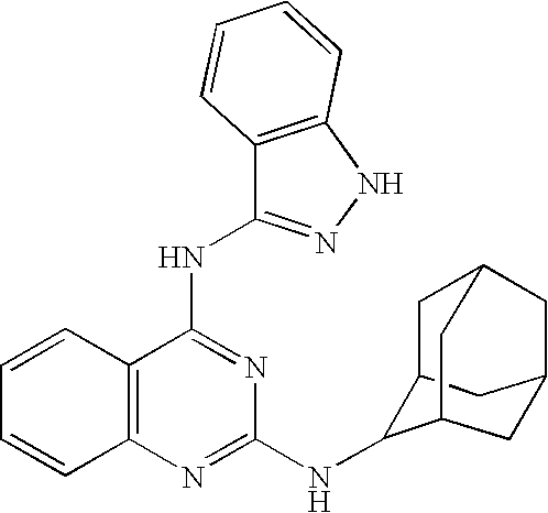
C1=CC2=C(C=C1)N=C(NC1C3CC4CC1CC(C3)C4)N=C2NC1=NNC2=C1C=CC=C2
